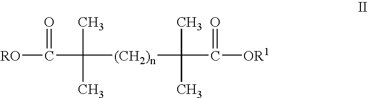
[RO]C(C([(CH2)n]C(C([OR1])=O)(C)C)(C)C)=O
